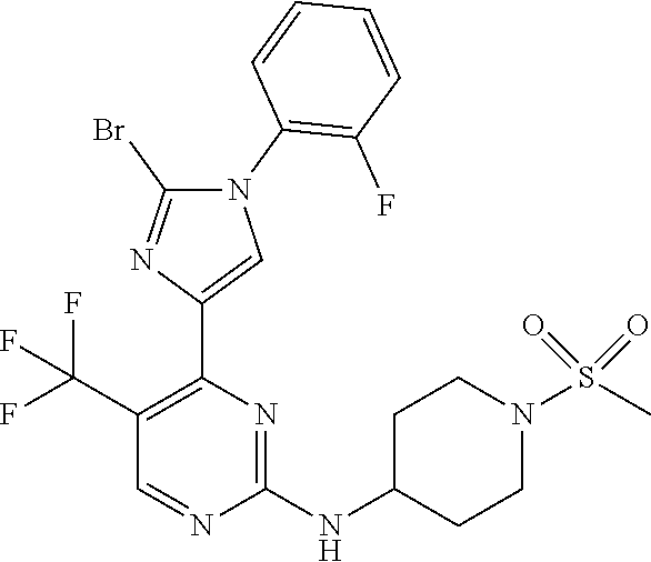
C1(C(F)(F)F)=C(C2=CN(C3=C(F)C=CC=C3)C(Br)=N2)N=C(NC2CCN(S(C)(=O)=O)CC2)N=C1
